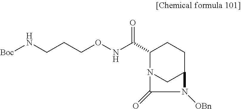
C1(C(=O)NOCCCN[Boc])N2CC(CC1)N([OBn])C2=O
